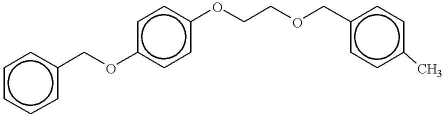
c1ccc(COc2ccc(OCCOCc3ccc(C)cc3)cc2)cc1
